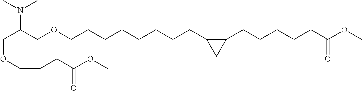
C(OCCCC(OC)=O)C(COCCCCCCCCC1C(CCCCCC(OC)=O)C1)N(C)C
